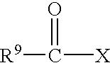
[R9]C([X])=O
